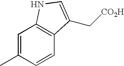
C1=C(C)C=CC2=C1NC=C2C[CO2H]
